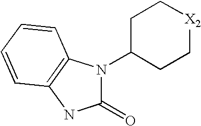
C1C(N2C(=O)NC3=C2C=CC=C3)CC[X2]C1
